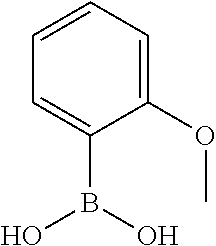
C1=CC=C(OC)C(B(O)O)=C1
